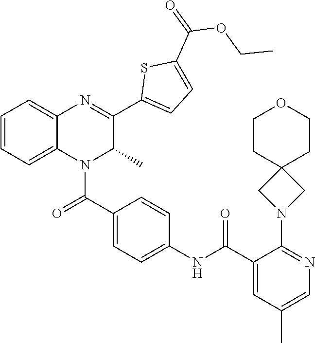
C1=CC(NC(C2=CC(C)=CN=C2N2CC3(C2)CCOCC3)=O)=CC=C1C(=O)N1C(C)C(C2=CC=C(C(OCC)=O)S2)=NC2=CC=CC=C12
